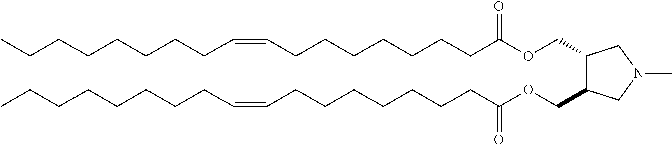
C(CCCCCCCC)=CCCCCCCCC(OCC1C(COC(CCCCCCCC=CCCCCCCCC)=O)CN(C)C1)=O
